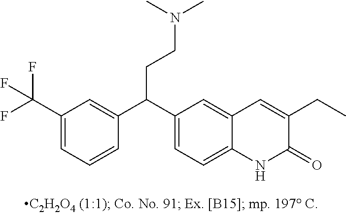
FC(C1=CC=CC(C(C2=CC=C3C(=C2)C=C(CC)C(=O)N3)CCN(C)C)=C1)(F)F
